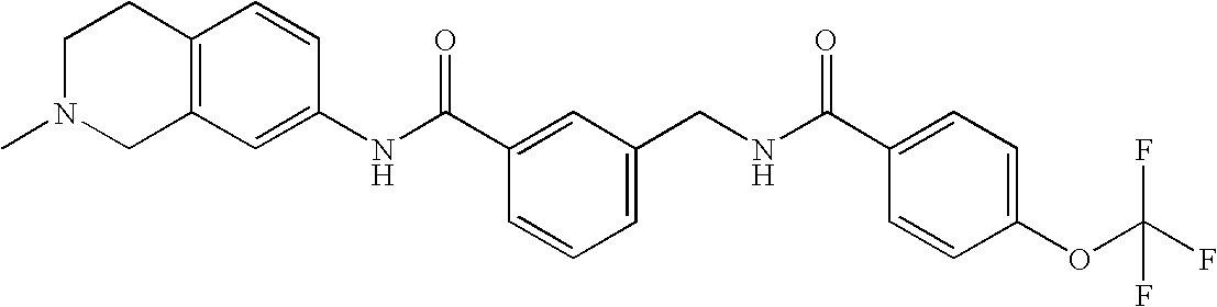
C1(NC(C2=CC(CNC(C3=CC=C(OC(F)(F)F)C=C3)=O)=CC=C2)=O)=CC2=C(C=C1)CCN(C)C2
